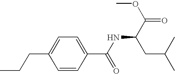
C1=C(CCC)C=CC(C(=O)NC(CC(C)C)C(OC)=O)=C1
